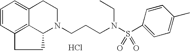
Cl.C12=C3C=CC=C1CCN(CCCN(S(C1=CC=C(C)C=C1)(=O)=O)CC)C2CC3
